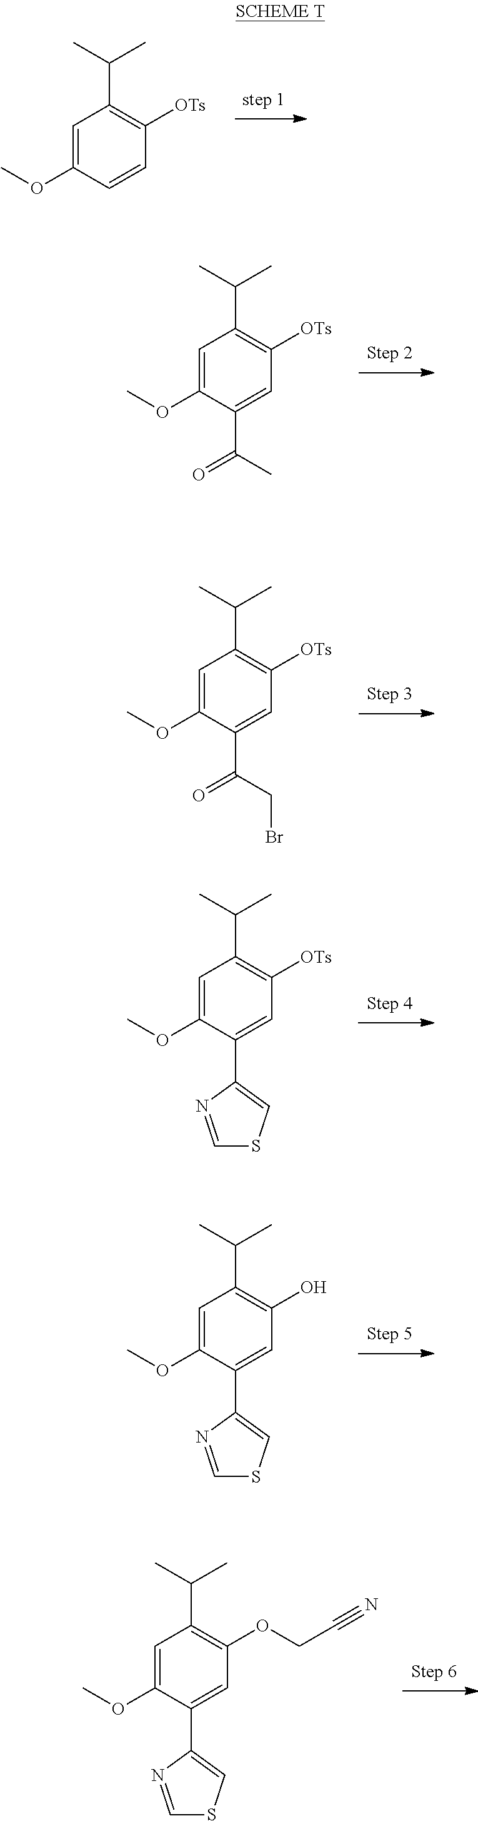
C1=C(OC)C=CC([OTs])=C1C(C)C.C1=C(OC)C(C(C)=O)=CC([OTs])=C1C(C)C.C1=C(OC)C(C(CBr)=O)=CC([OTs])=C1C(C)C.C1=C(OC)C(C2=CSC=N2)=CC([OTs])=C1C(C)C.C1=C(OC)C(C2=CSC=N2)=CC(O)=C1C(C)C.C1=C(OC)C(C2=CSC=N2)=CC(OCC#N)=C1C(C)C
